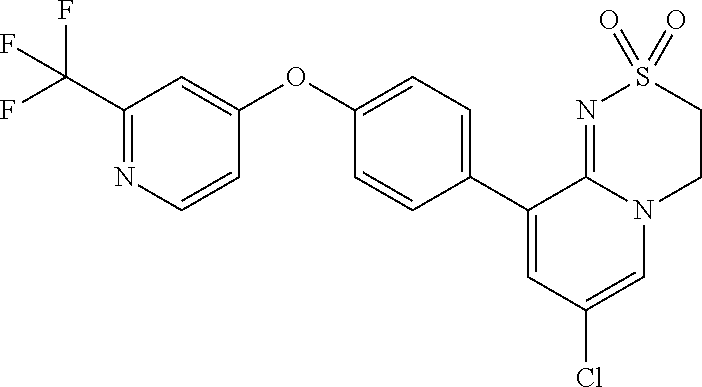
C1(C2=CC(Cl)=CN3C2=NS(=O)(=O)CC3)=CC=C(OC2=CC(C(F)(F)F)=NC=C2)C=C1
